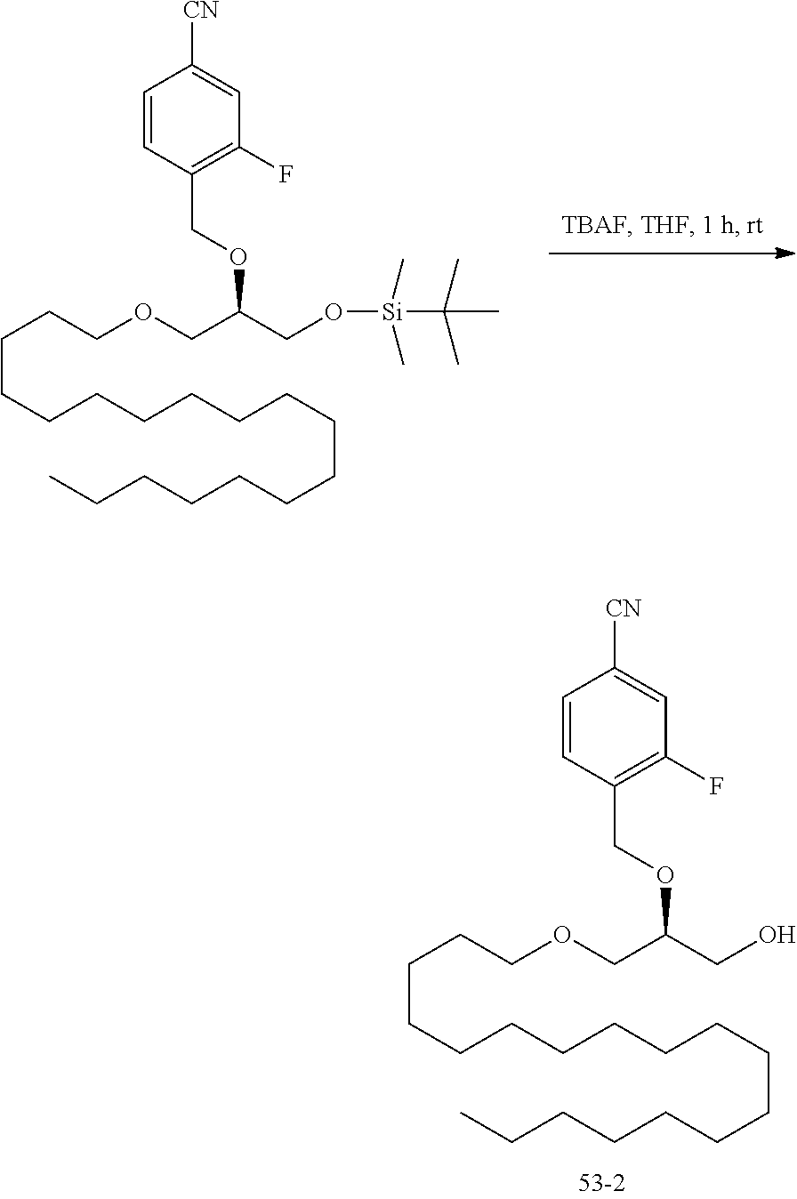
C(CCCCCCCCCCCCC)CCCCOCC(CO)OCC1=C(F)C=C([CN])C=C1.C(CCCCCCCCCCCCC)CCCCOCC(CO[Si](C)(C)C(C)(C)C)OCC1=C(F)C=C([CN])C=C1
